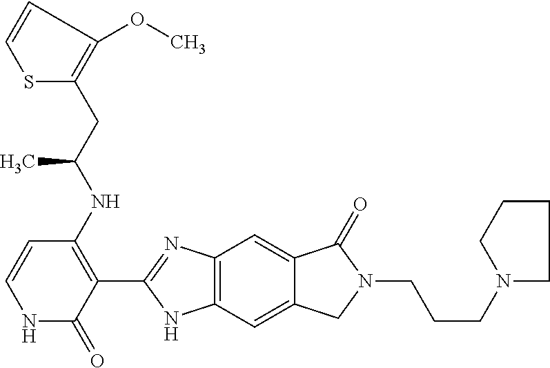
C12=C(C=C3C(=C1)C(=O)N(CCCN1CCCC1)C3)NC(C1=C(NC(CC3=C(OC)C=CS3)C)C=CNC1=O)=N2
